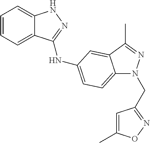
C1=CC=C2C(=C1)NN=C2NC1=CC=C2N(CC3=NOC(C)=C3)N=C(C)C2=C1
